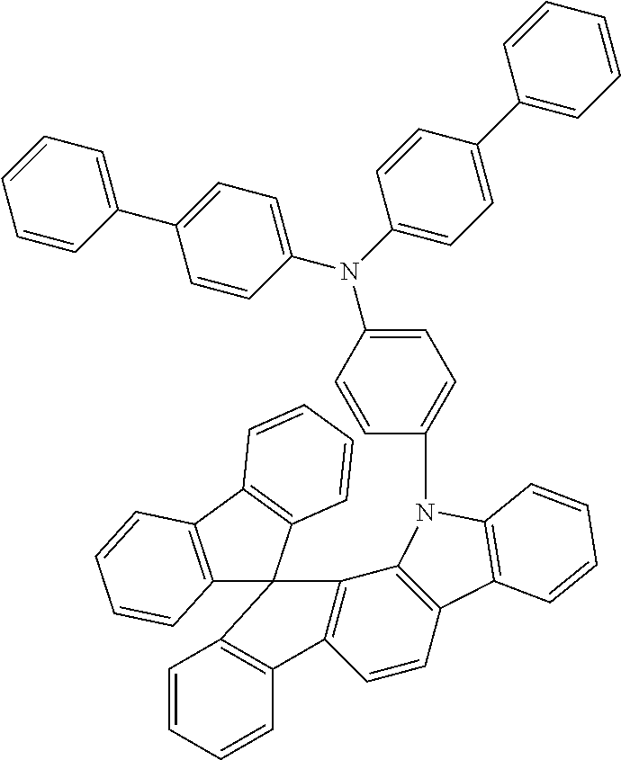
C1=CC(C2=CC=C(N(C3=CC=C(C4=CC=CC=C4)C=C3)C3=CC=C(N4C5=C(C=CC6=C5C5(C7=C6C=CC=C7)C6=C(C7=C5C=CC=C7)C=CC=C6)C5=C4C=CC=C5)C=C3)C=C2)=CC=C1
